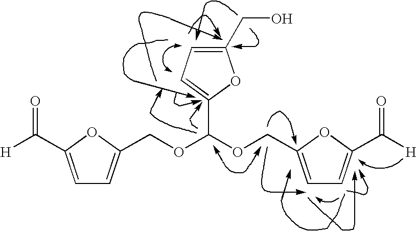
C1=C(C([H])=O)OC(COC(OCC2=CC=C(C([H])=O)O2)C2=CC=C(CO)O2)=C1
